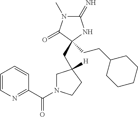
C1(=N)N(C)C(=O)C(CCC2CCCCC2)(CC2([H])CN(C(C3=NC=CC=C3)=O)CC2)N1
